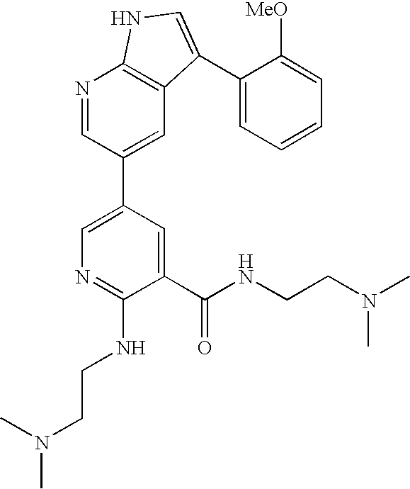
N1=CC(C2=CN=C(NCCN(C)C)C(C(=O)NCCN(C)C)=C2)=CC2=C1NC=C2C1=CC=CC=C1[MeO]
